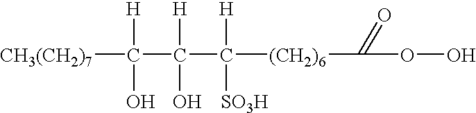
[CH3(CH2)7]C([H])(C([H])(O)C([H])([SO3H])[(CH2)6]C(=O)OO)O
